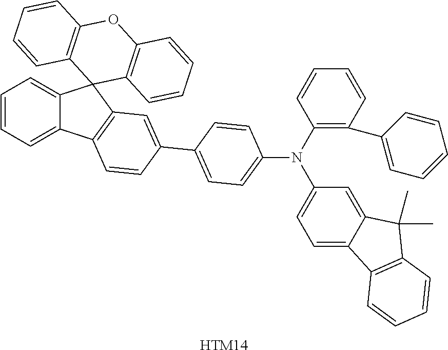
C1=CC=C2C(=C1)C1(C3=C2C=CC(C2=CC=C(N(C4=CC=C5C(=C4)C(C)(C)C4=C5C=CC=C4)C4=C(C5=CC=CC=C5)C=CC=C4)C=C2)=C3)C2=C(OC3=C1C=CC=C3)C=CC=C2.[HTM14]
